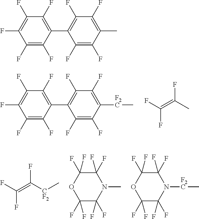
C[F2C]C1=C(F)C(F)=C(C2=C(F)C(F)=C(F)C(F)=C2F)C(F)=C1F.FC(C)=C(F)F.FC([CF2]C)=C(F)F.C1(F)(F)OC(F)(F)C(F)(F)N(C)C1(F)F.C1(F)(F)OC(F)(F)C(F)(F)N([F2C]C)C1(F)F.C1(F)=C(F)C(C)=C(F)C(F)=C1C1=C(F)C(F)=C(F)C(F)=C1F
